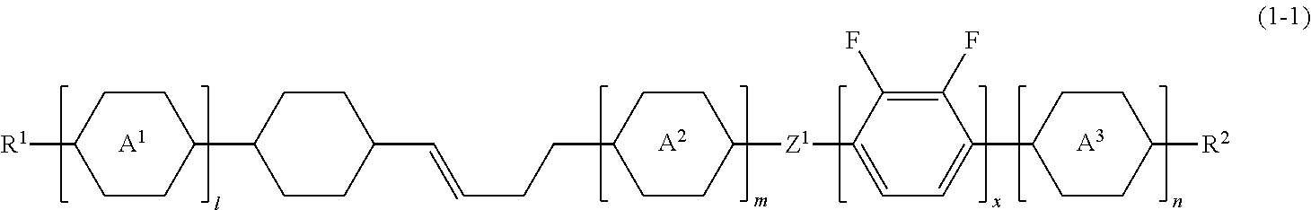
[A1].[A2].[R1]C1CCC(C2CCC(C=CCCC3CCC([Z1]C4=CC=C(C5CCC([R2])CC5)C(F)=C4F)CC3)CC2)CC1.[A3]
